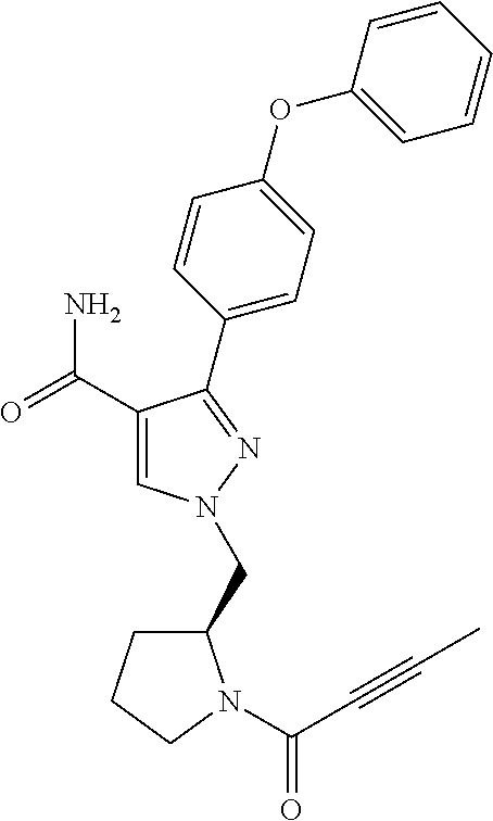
C1(C(=O)N)=CN(CC2CCCN2C(=O)C#CC)N=C1C1=CC=C(OC2=CC=CC=C2)C=C1
